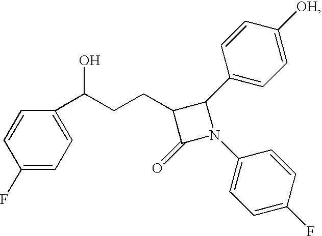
C1=CC(F)=CC=C1C(CCC1C(=O)N(C2=CC=C(F)C=C2)C1C1=CC=C([OH])C=C1)O
